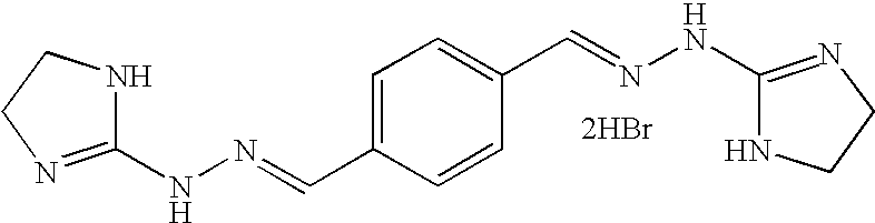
N1C(NN=CC2=CC=C(C=NNC3=NCCN3)C=C2)=NCC1.[2HBr]
